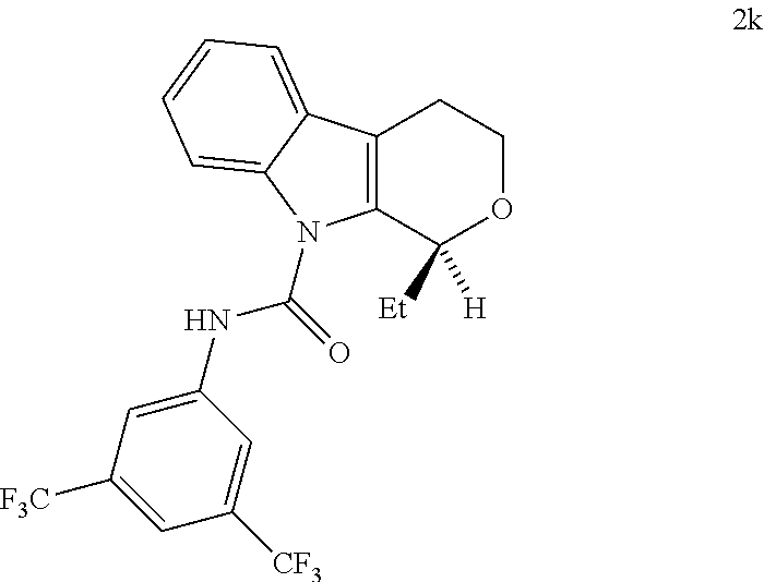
C12=C(C([H])([Et])OCC1)N(C(=O)NC1=CC([F3C])=CC([CF3])=C1)C1=CC=CC=C21
